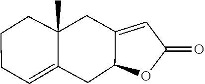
C12CC3=CCCCC3(C)CC1=CC(=O)O2
